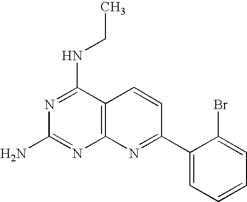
N1=C(NCC)C2=C(N=C1N)N=C(C1=CC=CC=C1Br)C=C2
